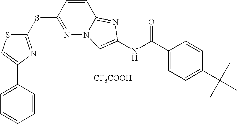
[CF3COOH].C1(SC2=NN3C(=NC(NC(C4=CC=C(C(C)(C)C)C=C4)=O)=C3)C=C2)=NC(C2=CC=CC=C2)=CS1
